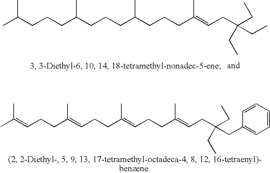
CC(CCCC(CCCC(CCCC(=CCC(CC)(CC)CC)C)C)C)C.CC(=CCCC(=CCCC(=CCCC(=CCC(CC)(CC1=CC=CC=C1)CC)C)C)C)C
